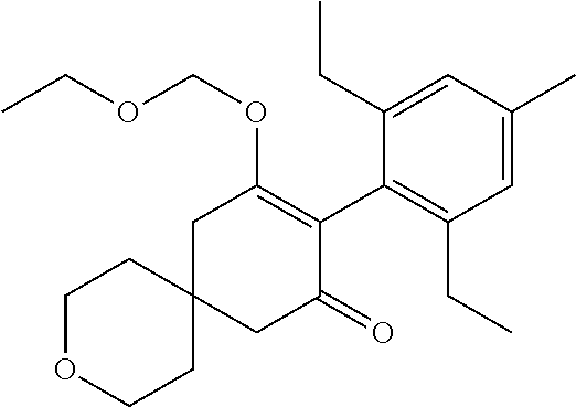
C1OCCC2(C1)CC(=O)C(C1=C(CC)C=C(C)C=C1CC)=C(OCOCC)C2
